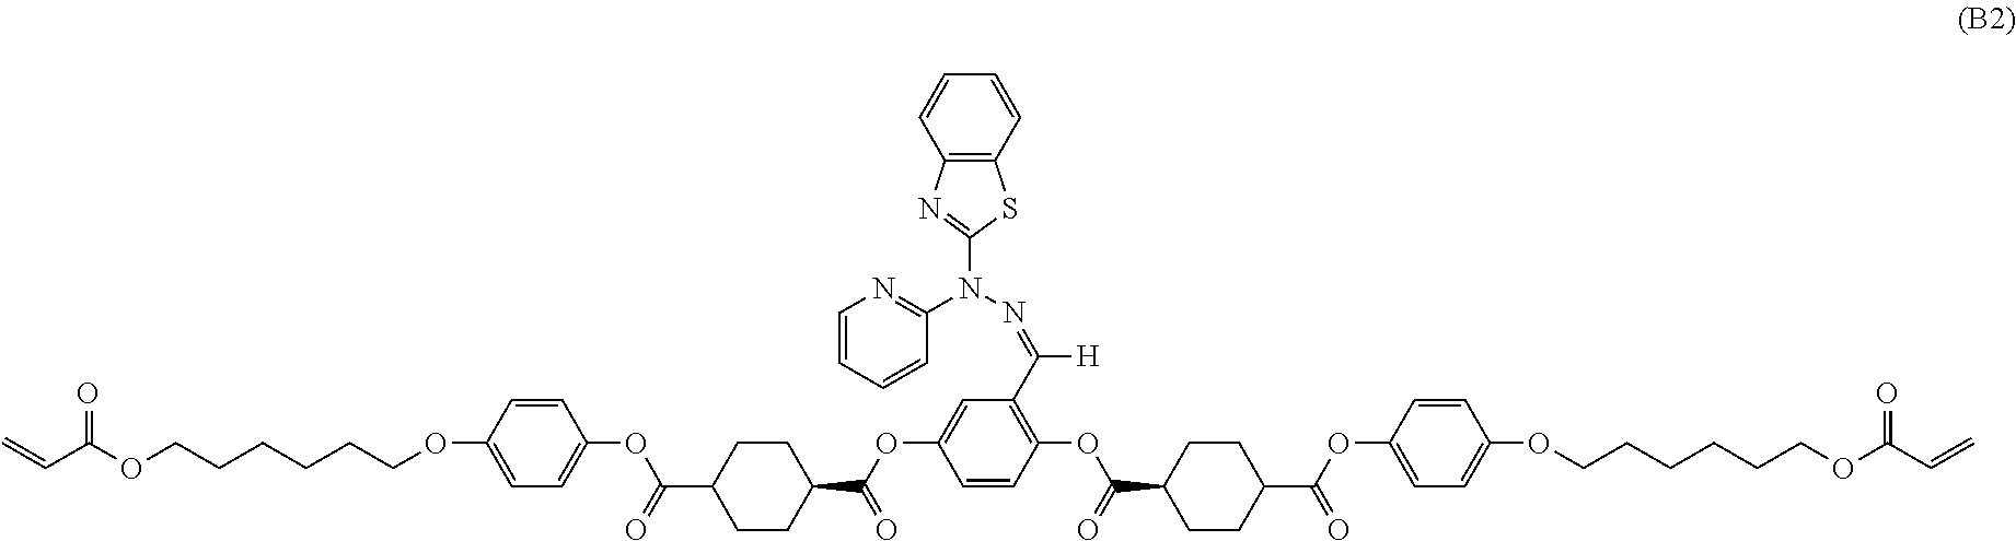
C12=C(C=CC=C1)SC(N(N=C([H])C1=C(OC(C3CCC(C(OC4=CC=C(OCCCCCCOC(C=C)=O)C=C4)=O)CC3)=O)C=CC(OC(=O)C3CCC(C(OC4=CC=C(OCCCCCCOC(C=C)=O)C=C4)=O)CC3)=C1)C1=NC=CC=C1)=N2
